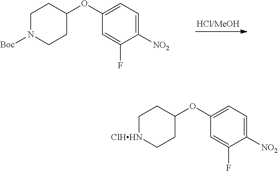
C1([NO2])=CC=C(OC2CCN([Boc])CC2)C=C1F.C1([NO2])=CC=C(OC2CC[ClHHN]CC2)C=C1F
